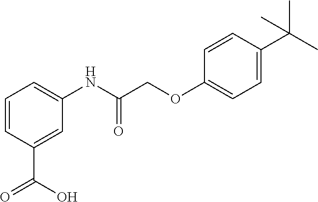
C1=CC(C(=O)O)=CC(NC(=O)COC2=CC=C(C(C)(C)C)C=C2)=C1
